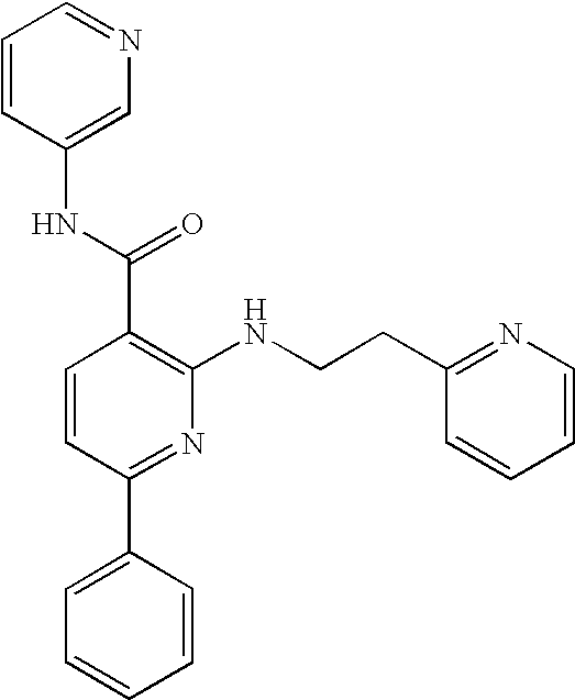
C1=CC(NC(C2=C(NCCC3=NC=CC=C3)N=C(C3=CC=CC=C3)C=C2)=O)=CN=C1
